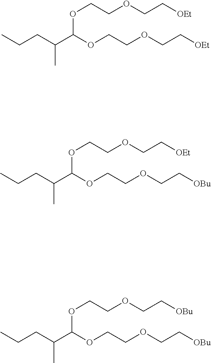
CCCC(C(OCCOCC[OEt])OCCOCC[OEt])C.CCCC(C(OCCOCC[OBu])OCCOCC[OEt])C.CCCC(C(OCCOCC[OBu])OCCOCC[OBu])C
